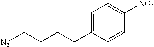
C1=C(CCCC[N2])C=CC([NO2])=C1
